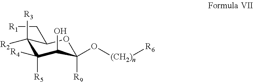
C1([R3])([R2])C([R4])([R5])C(O)C([R9])(O[(CH2)n][R6])OC1C[R1]
